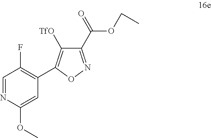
C1(C(=O)OCC)=NOC(C2=C(F)C=NC(OC)=C2)=C1[TfO]
